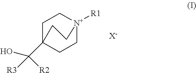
C1C2(C(O)([R2])[R3])CC[N+]([R1])(C1)CC2.[X-]
